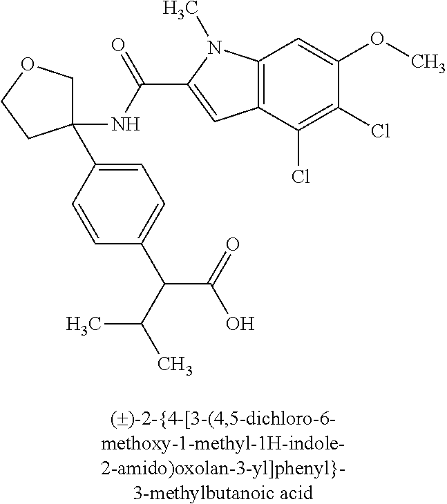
C1(NC(=O)C2=CC3=C(N2C)C=C(OC)C(Cl)=C3Cl)(C2=CC=C(C(C(=O)O)C(C)C)C=C2)COCC1
